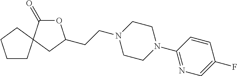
C1CC2(CC1)C(=O)OC(CCN1CCN(C3=NC=C(F)C=C3)CC1)C2
